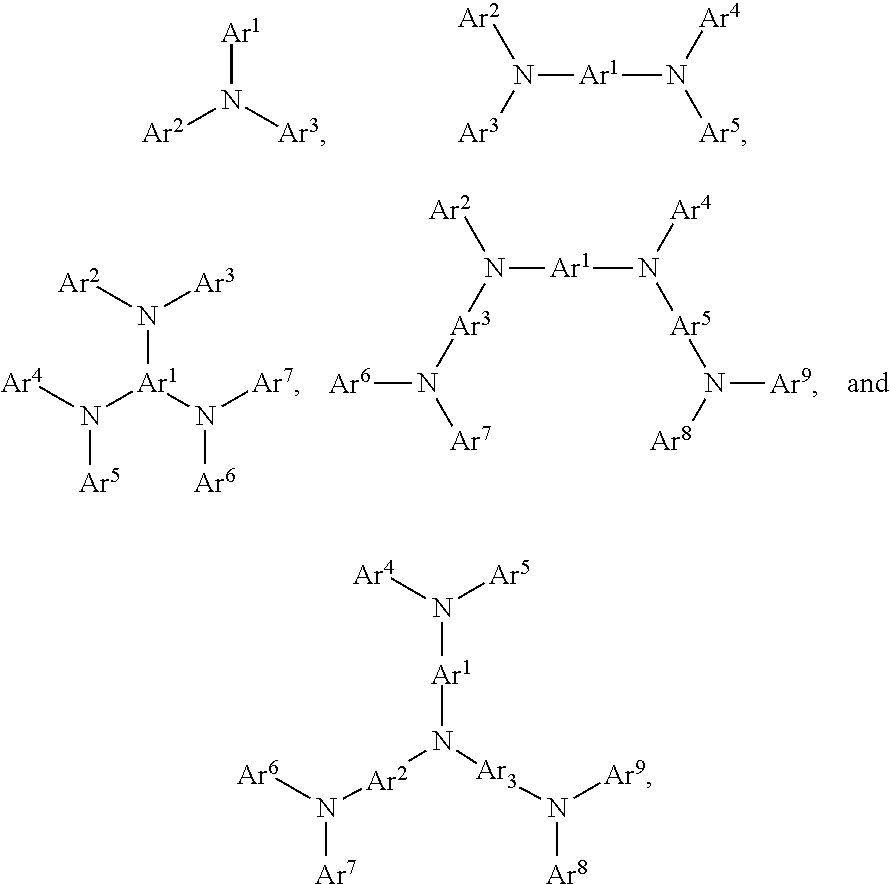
[Ar1]N([Ar3])[Ar2].N([Ar5])([Ar4])[Ar1]N([Ar2])[Ar3].[Ar4]N([Ar1](N([Ar7])[Ar6])N([Ar2])[Ar3])[Ar5].N([Ar5]N([Ar8])[Ar9])([Ar4])[Ar1]N([Ar2])[Ar3]N([Ar7])[Ar6].[Ar2](N([Ar3]N([Ar8])[Ar9])[Ar1]N([Ar5])[Ar4])N([Ar6])[Ar7]
